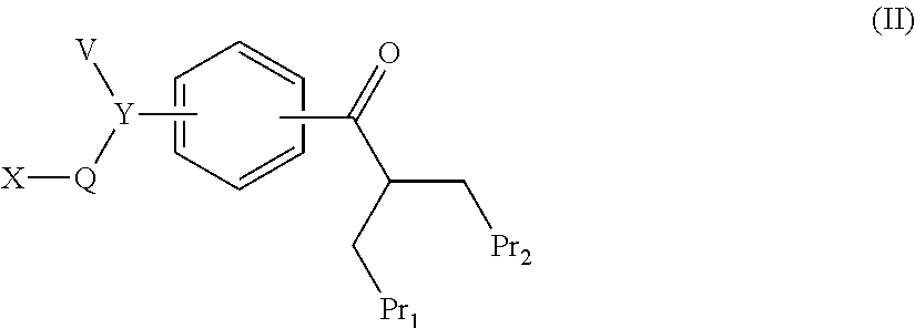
C1=CC=CC=C1.CC(C(C[Pr2])C[Pr1])=O.C[Y]([V])[Q][X]
